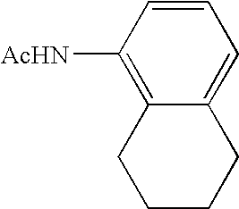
C1([AcHN])=C2C(=CC=C1)CCCC2
